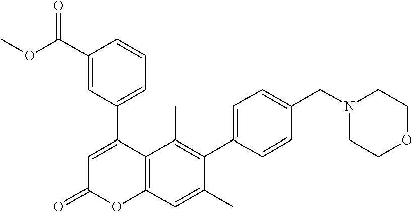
C1(C2=CC(=O)OC3=C2C(C)=C(C2=CC=C(CN4CCOCC4)C=C2)C(C)=C3)=CC=CC(C(OC)=O)=C1
